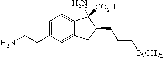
C1=C(CCN)C=C2C(=C1)C(N)([CO2H])C(CCC[B(OH)2])C2
